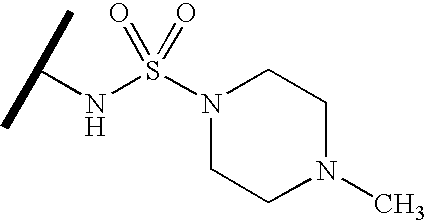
N(S(=O)(=O)N1CCN(C)CC1)C(C)C
